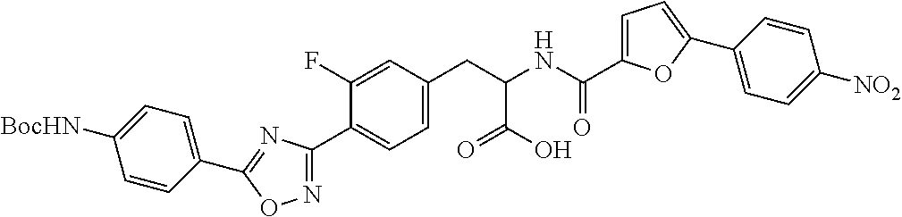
C1=C(F)C(C2=NOC(C3=CC=C([BocHN])C=C3)=N2)=CC=C1CC(NC(C1=CC=C(C2=CC=C([NO2])C=C2)O1)=O)C(O)=O
